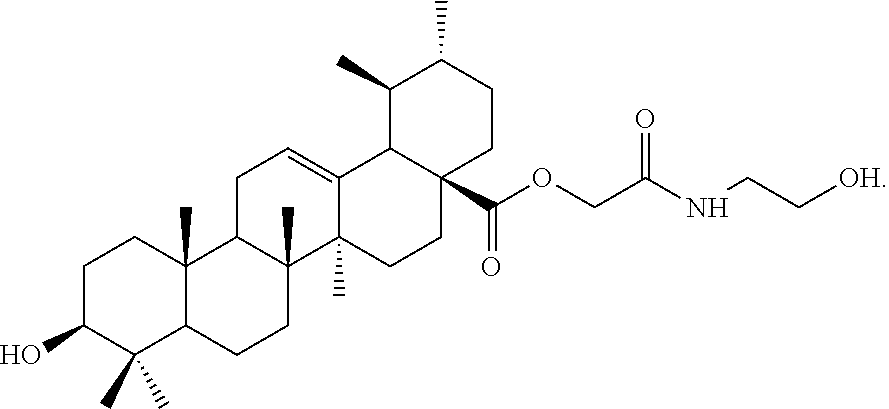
C1C(O)C(C)(C)C2C(C)(C1)C1C(C)(CC2)C2(C)C(=CC1)C1C(C(OCC(NCC[OH])=O)=O)(CC2)CCC(C)C1C
